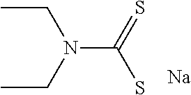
C(N(CC)C(=S)S)C.[Na]
